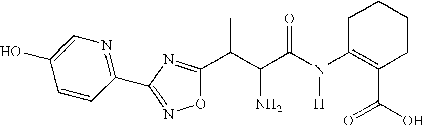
C(C(C(N(C1=C(C(=O)O)CCCC1)[H])=O)N)(C1=NC(C2=NC=C(O)C=C2)=NO1)C
